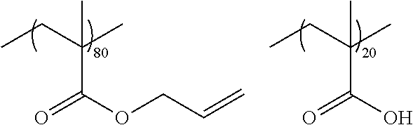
CCC(C)(C)C(=O)O.CCC(C)(C)C(=O)OCC=C
